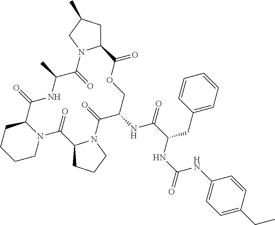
N12C(CCCC1)C(=O)NC(C)C(=O)N1C(CC(C)C1)C(=O)OCC(NC(C(NC(NC1=CC=C(CC)C=C1)=O)CC1=CC=CC=C1)=O)C(=O)N1C(C2=O)CCC1
